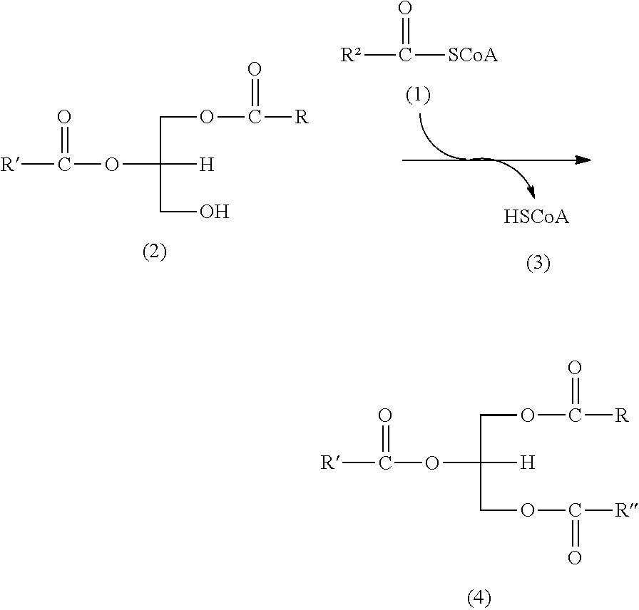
[R]C(=O)OC(COC(=O)[R])(COC(=O)[R])[H].[R]C(=O)OC(COC(=O)[R])(CO)[H].[R]C(=O)[SCoA].[HSCoA]
